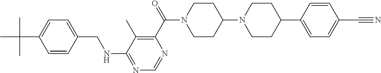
C1=CC(CNC2=NC=NC(C(=O)N3CCC(N4CCC(C5=CC=C(C#N)C=C5)CC4)CC3)=C2C)=CC=C1C(C)(C)C
